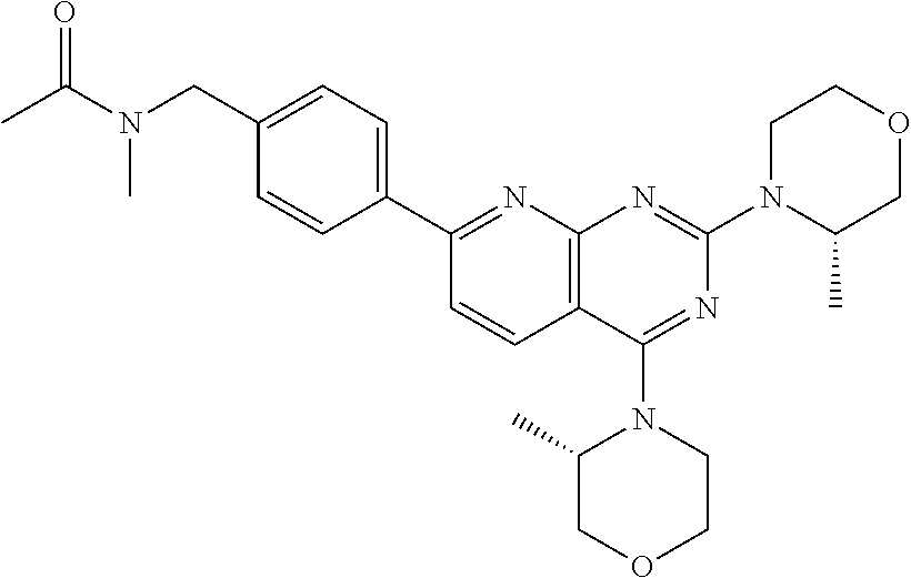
CC(N(CC1=CC=C(C2=NC3=C(C=C2)C(N2C(C)COCC2)=NC(N2C(C)COCC2)=N3)C=C1)C)=O
